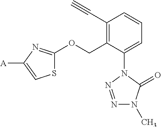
C1(C#C)=C(COC2=NC([A])=CS2)C(N2N=NN(C)C2=O)=CC=C1
